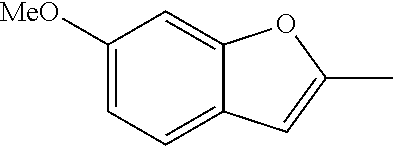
C1([MeO])=CC=C2C(=C1)OC(C)=C2
